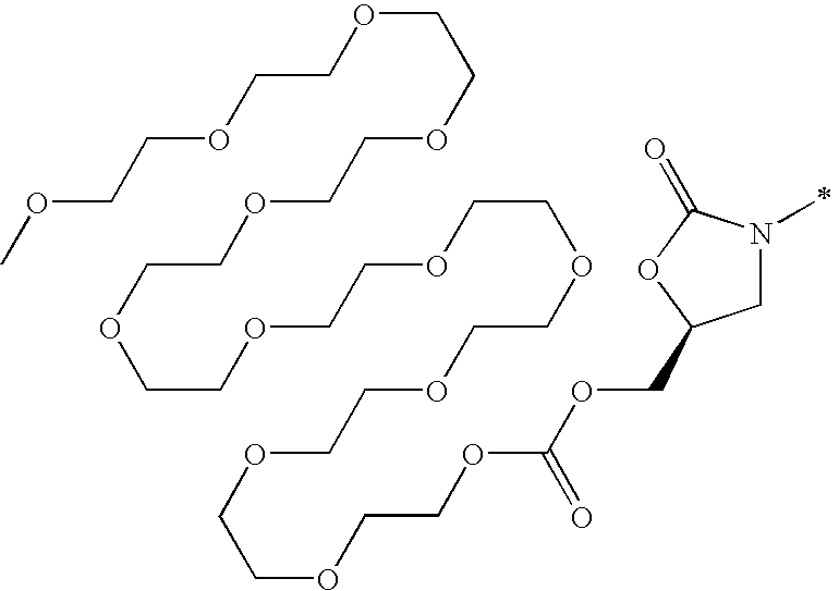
C1N(C)C(=O)OC1COC(OCCOCCOCCOCCOCCOCCOCCOCCOCCOCCOCCOCCOC)=O
